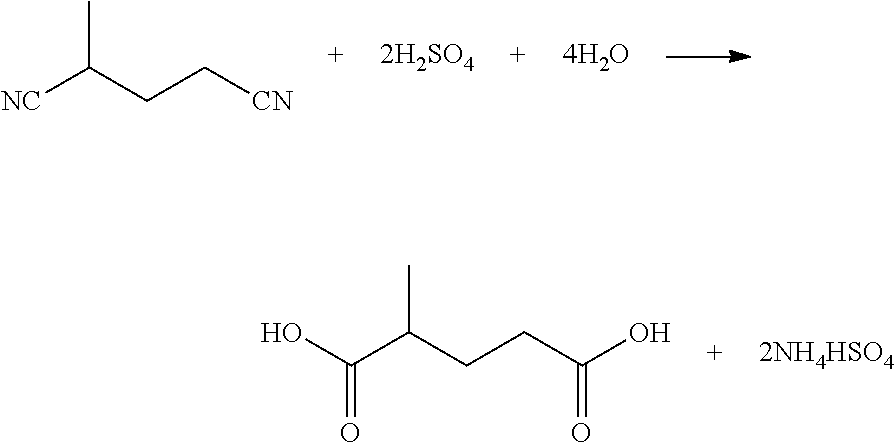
CC(CC[CN])[NC].[2H2SO4].[4H2O].O=C(O)C(CCC(O)=O)C.[2NH4HSO4]
